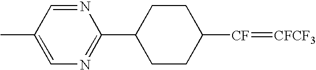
C1(C2=NC=C(C)C=N2)CCC([CF]=[CFCF3])CC1
